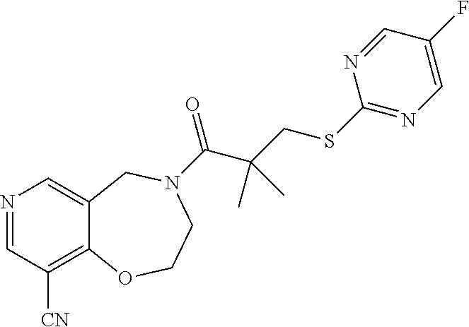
N1=CC([CN])=C2C(=C1)CN(C(C(CSC1=NC=C(F)C=N1)(C)C)=O)CCO2
